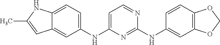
C12=CC=C(NC3=CC=NC(NC4=CC5=C(C=C4)OCO5)=N3)C=C1C=C(C)N2
